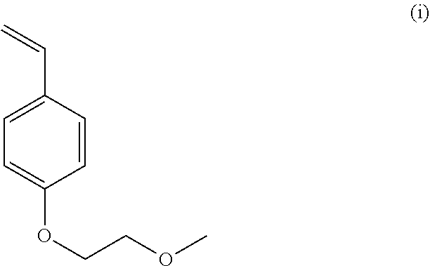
C1=C(C=C)C=CC(OCCOC)=C1
